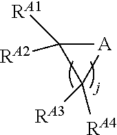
[A]1C([RA1])([RA2])C1([RA3])[RA4]
